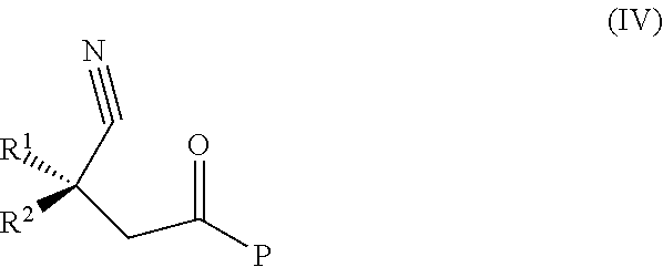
C(C(C#N)([R2])[R1])C(P)=O
